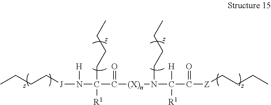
N(C([R1])(C(=O)[(X)n]N(C([R1])(C(=O)[Z]CCCC)[H])CCCC)CCCC)([J]CCCC)[H]
